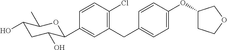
C1=CC(Cl)=C(CC2=CC=C(OC3CCOC3)C=C2)C=C1C1C(O)CC(O)C(C)O1
